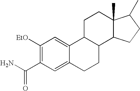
C1([EtO])=C(C(N)=O)C=C2C(=C1)C1C(CC2)C2C(C)(CC1)C(C)CC2
